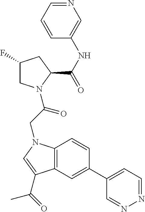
C12=C(C=C(C3=CC=NN=C3)C=C1)C(C(C)=O)=CN2CC(=O)N1CC(F)CC1C(=O)NC1=CN=CC=C1
